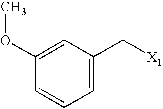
C1(OC)=CC(C[X1])=CC=C1
